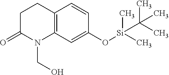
C12=C(C=C(O[Si](C)(C)C(C)(C)C)C=C1)N(CO)C(=O)CC2
